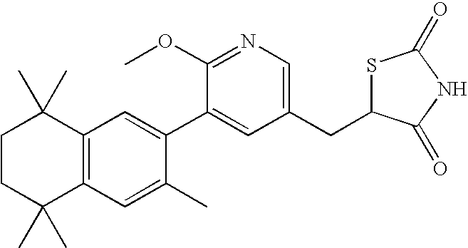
C1CC(C)(C)C2=C(C1(C)C)C=C(C1=CC(CC3SC(=O)NC3=O)=CN=C1OC)C(C)=C2
